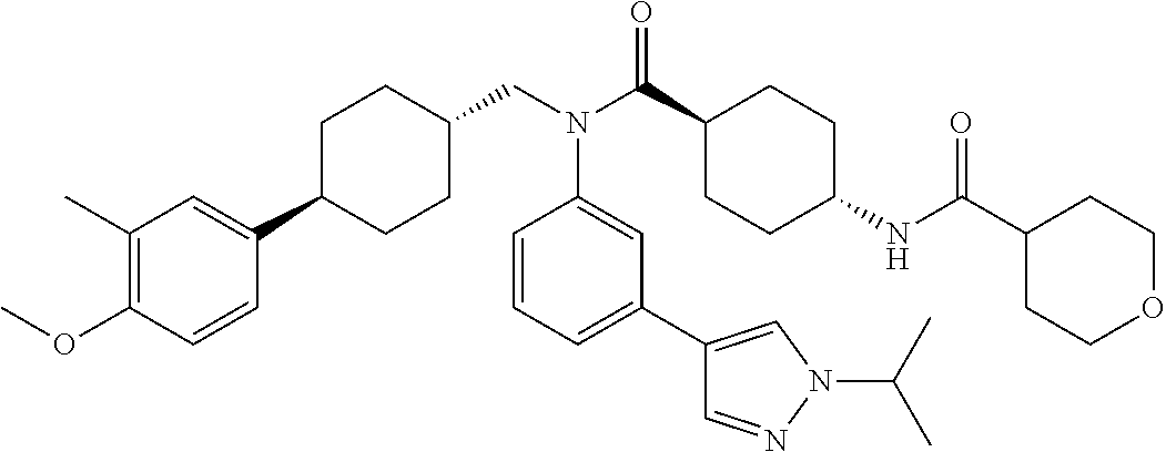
C1(C)=C(OC)C=CC(C2CCC(CN(C(C3CCC(NC(C4CCOCC4)=O)CC3)=O)C3=CC(C4=CN(C(C)C)N=C4)=CC=C3)CC2)=C1
